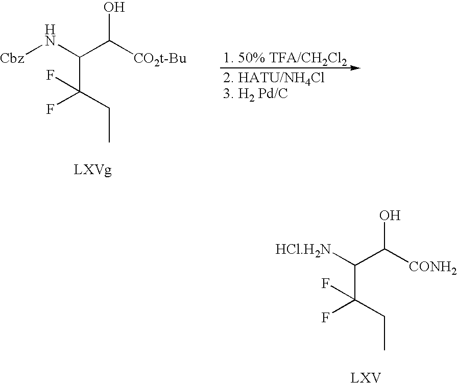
[Cbz]NC(C(O)[CO2t-Bu])C(CC)(F)F.[LXVg].[HCl.H2N]C(C(O)[CONH2])C(CC)(F)F.[LXV]
